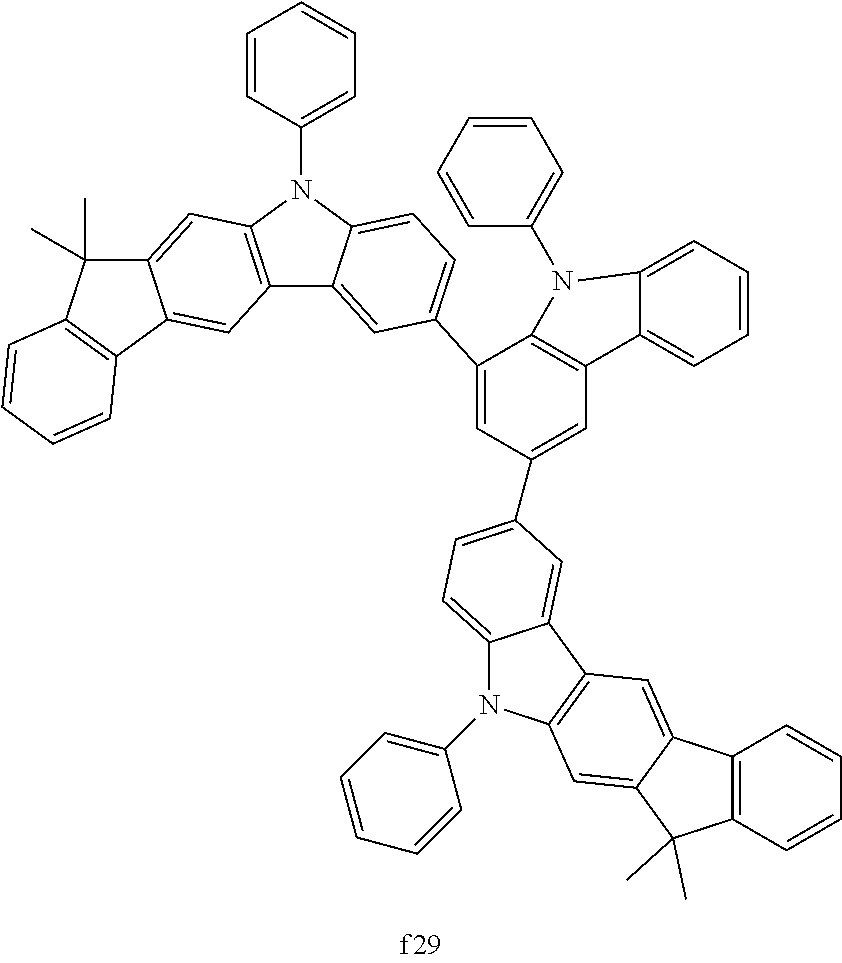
C12=C(N(C3=CC=CC=C3)C3=CC=C(C4=CC(C5=CC=C6N(C7=CC=CC=C7)C7=C(C6=C5)C=C5C(=C7)C(C)(C)C6=C5C=CC=C6)=CC5=C4N(C4=CC=CC=C4)C4=CC=CC=C54)C=C13)C=C1C(=C2)C2=C(C1(C)C)C=CC=C2
